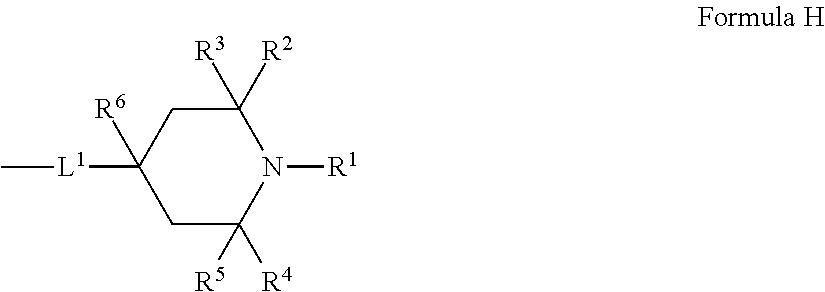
C1C([R4])([R5])N([R1])C([R2])([R3])CC1([L1]C)[R6]
